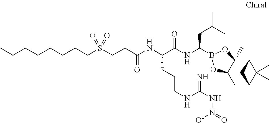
C12C3(C)C(CC(C1(C)C)C2)OB(C(NC(C(NC(=O)CCS(CCCCCCCC)(=O)=O)CCCNC(N[N+]([O-])=O)=N)=O)CC(C)C)O3
